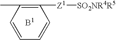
C1=CC(C)=C([Z1][SO2NR4R5])C=C1
